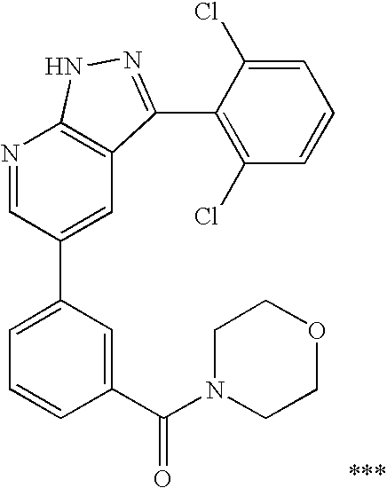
N1=CC(C2=CC=CC(C(N3CCOCC3)=O)=C2)=CC2=C1NN=C2C1=C(Cl)C=CC=C1Cl
